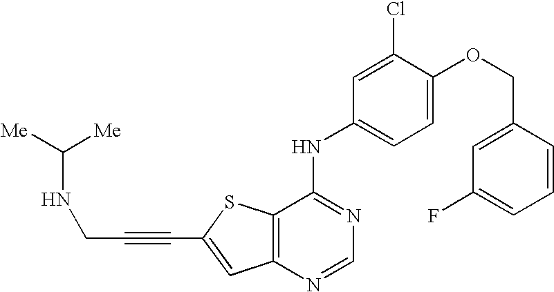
C12=C(SC(C#CCNC([Me])[Me])=C1)C(NC1=CC=C(OCC3=CC(F)=CC=C3)C(Cl)=C1)=NC=N2
